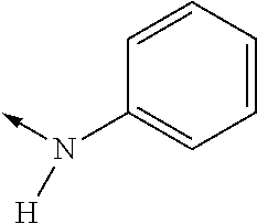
N([H])(->C)C1=CC=CC=C1
